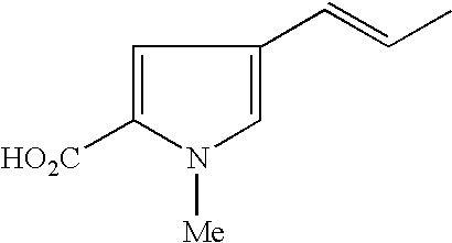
C1=C([HO2C])N([Me])C=C1C=CC
